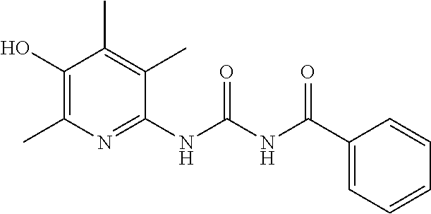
C1(NC(NC(C2=CC=CC=C2)=O)=O)=NC(C)=C(O)C(C)=C1C
